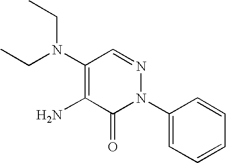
C1(N2N=CC(N(CC)CC)=C(N)C2=O)=CC=CC=C1
